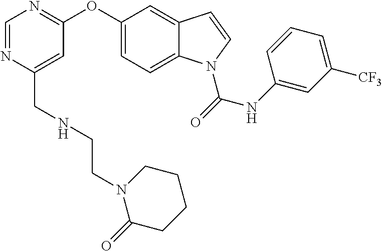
C(C1=CC(OC2=CC=C3C(=C2)C=CN3C(NC2=CC([CF3])=CC=C2)=O)=NC=N1)NCCN1C(=O)CCCC1
